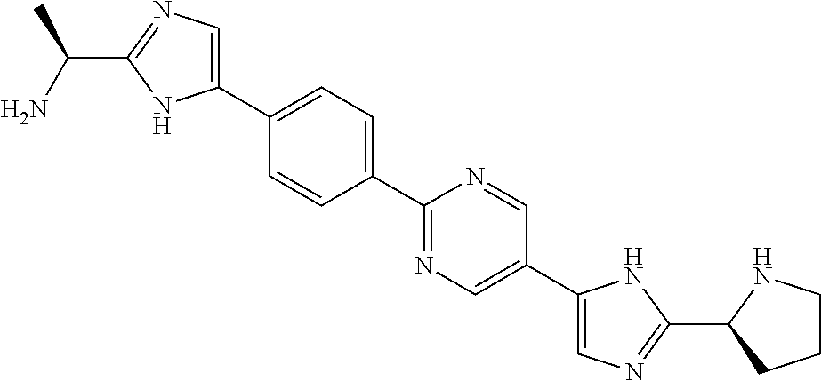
C1(C2=CC=C(C3=NC=C(C4=CN=C(C5CCCN5)N4)C=N3)C=C2)=CN=C(C(C)N)N1
